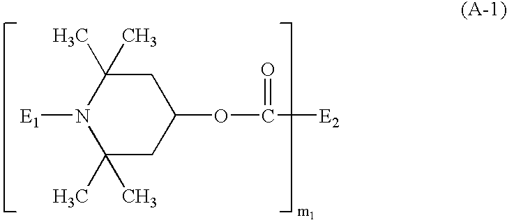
C1C(OC([E2])=O)CC(C)(C)N([E1])C1(C)C
